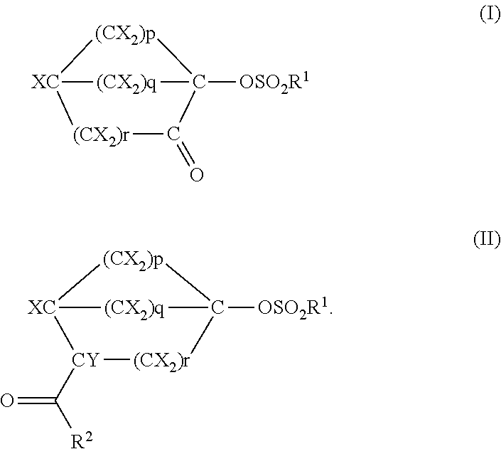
[XC]12[(CX2)q]C([OSO2R1])([(CX2)p]1)C(=O)[(CX2)r]2.[XC]12[(CX2)q]C([OSO2R1])([(CX2)p]1)[(CX2)r][CY]2C([R2])=O
